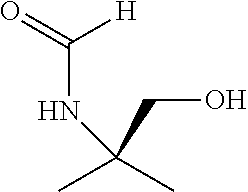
CC(C)(CO)NC(=O)[H]
